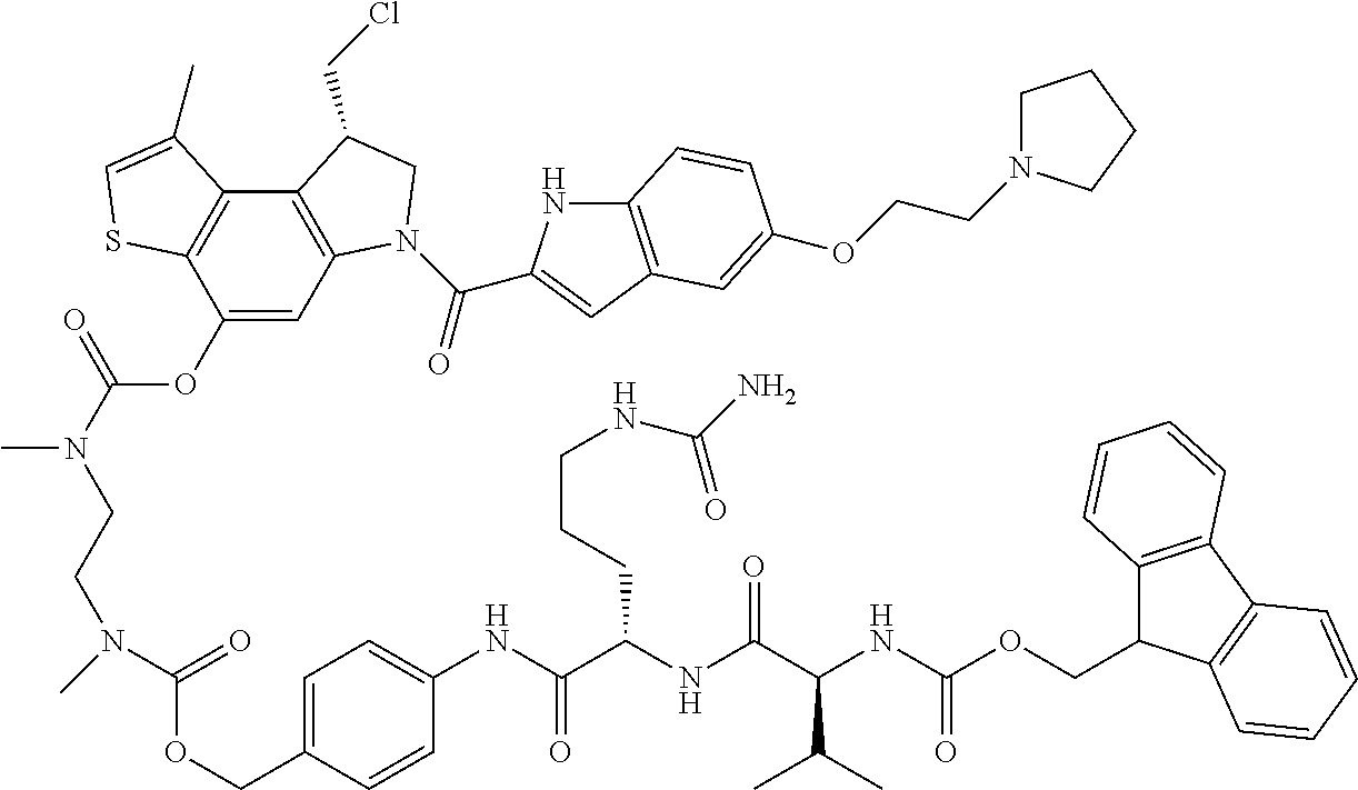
C12=C(C3=C(C(OC(N(CCN(C(=O)OCC4=CC=C(NC(C(NC(C(NC(OCC5C6=C(C7=C5C=CC=C7)C=CC=C6)=O)C(C)C)=O)CCCNC(N)=O)=O)C=C4)C)C)=O)=C1)SC=C3C)C(CCl)CN2C(=O)C1=CC2=C(N1)C=CC(OCCN1CCCC1)=C2
